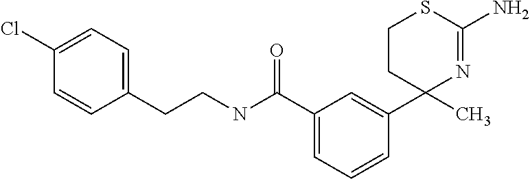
C1(C2(C)N=C(N)SCC2)=CC(C(NCCC2=CC=C(Cl)C=C2)=O)=CC=C1
